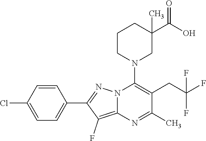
C1=C(Cl)C=CC(C2=NN3C(=C2F)N=C(C)C(CC(F)(F)F)=C3N2CC(C)(C(O)=O)CCC2)=C1
